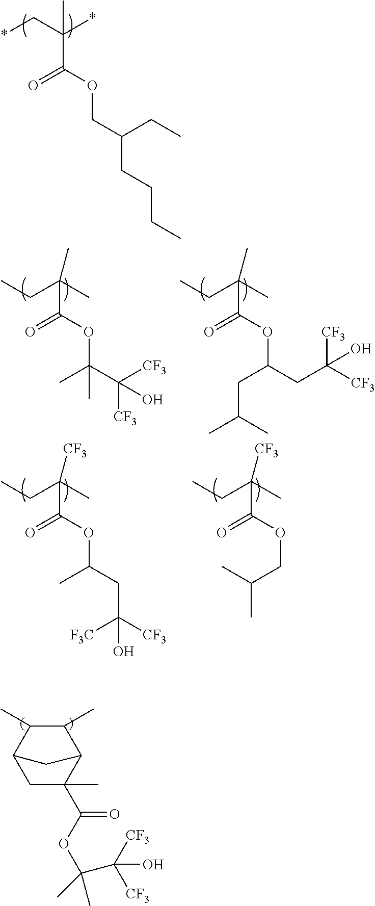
*CC(*)(C(=O)OCC(CC)CCCC)C.C(C(=O)OC(C([CF3])([CF3])O)(C)C)(CC)(C)C.C(C(=O)OC(CC([CF3])([CF3])O)CC(C)C)(CC)(C)C.C(C(=O)OC(CC([CF3])([F3C])O)C)(CC)(C)[CF3].C(C(=O)OCC(C)C)(CC)(C)[CF3].C1(C)C(C)C2CC(C)(C(=O)OC(C([CF3])([CF3])O)(C)C)C1C2
